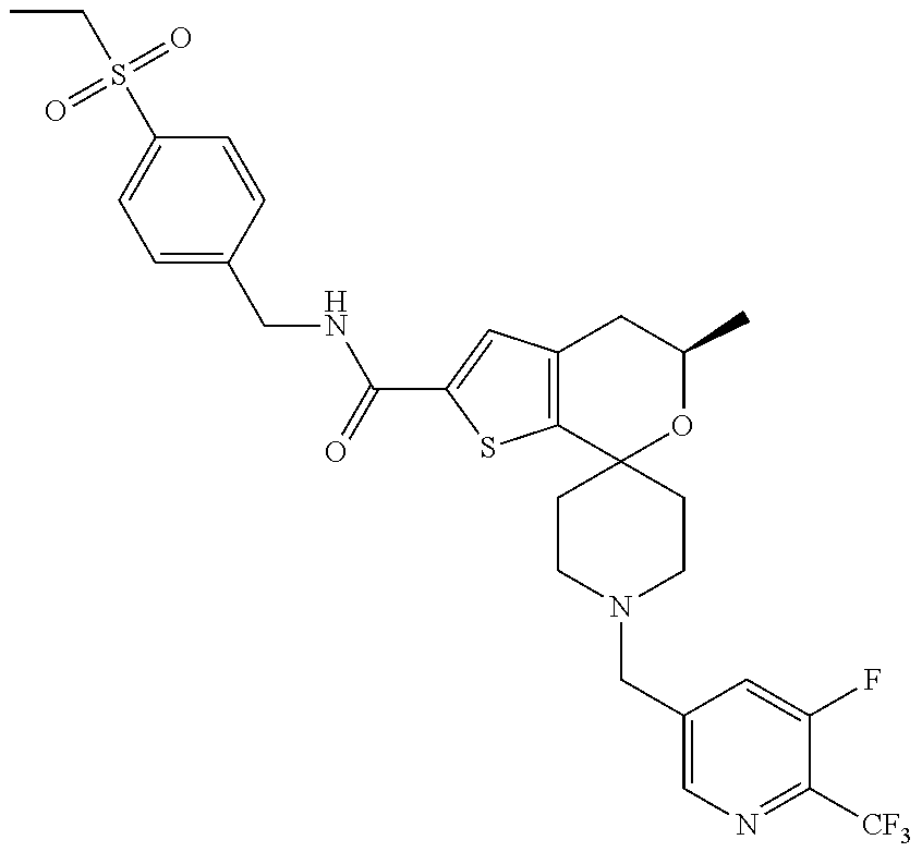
CCS(=O)(=O)C1=CC=C(CNC(=O)C2=CC3=C(S2)C2(OC(C)C3)CCN(CC3=CN=C([CF3])C(F)=C3)CC2)C=C1
